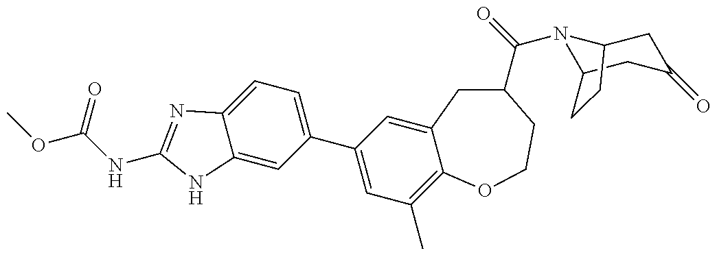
COC(=O)NC1=NC2=CC=C(C3=CC(C)=C4C(=C3)CC(C(=O)N3C5CC(=O)CC3CC5)CCO4)C=C2N1
